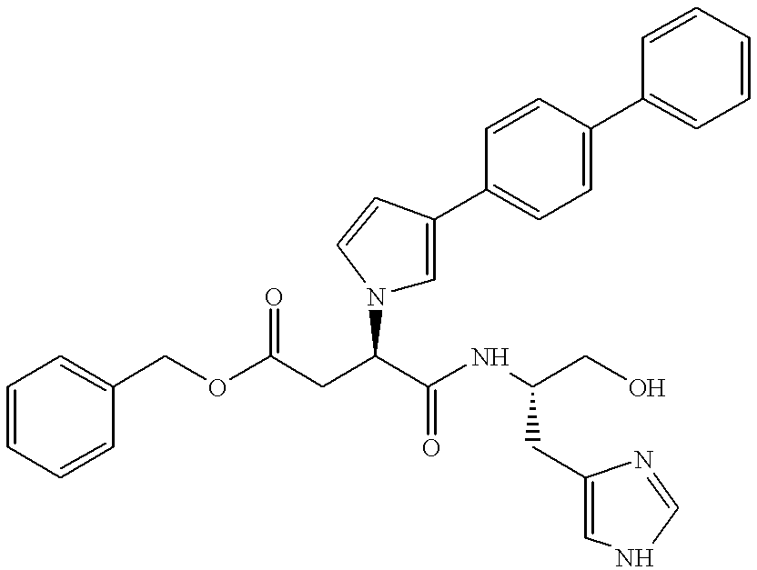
O(C(CC(C(NC(CO)CC1=CNC=N1)=O)N1C=C(C2=CC=C(C3=CC=CC=C3)C=C2)C=C1)=O)CC1=CC=CC=C1
